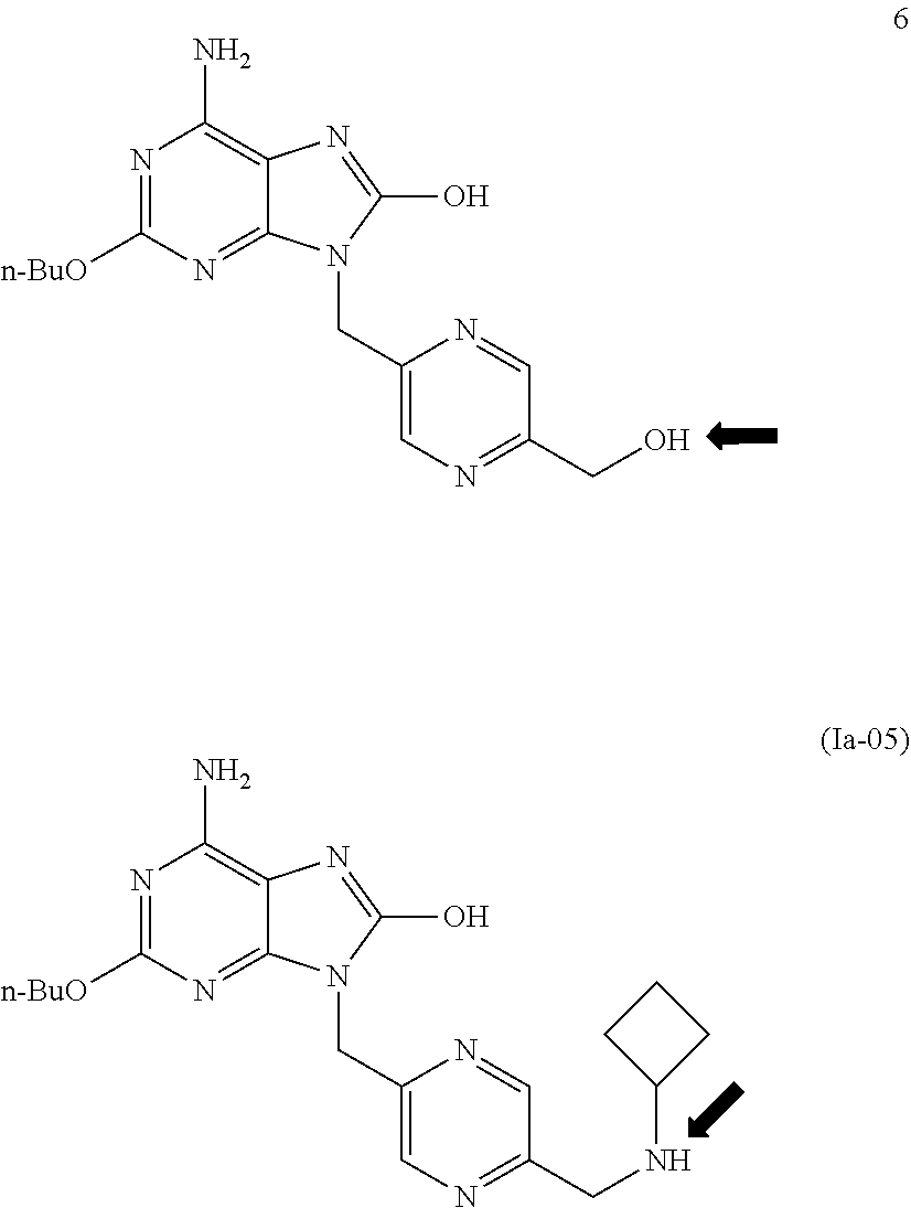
N1=C([n-BuO])N=C2C(=C1N)N=C(O)N2CC1=CN=C(CO)C=N1.N1=C([n-BuO])N=C2C(=C1N)N=C(O)N2CC1=CN=C(CNC2CCC2)C=N1
